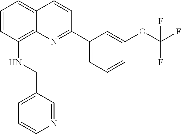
C1=CC(NCC2=CC=CN=C2)=C2C(=C1)C=CC(C1=CC=CC(OC(F)(F)F)=C1)=N2
